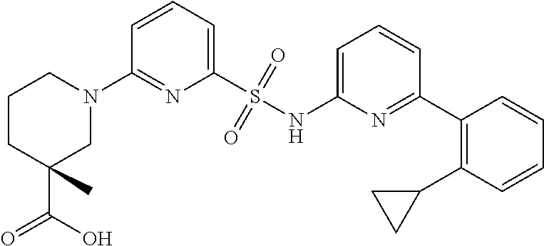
C1=CC=C(S(NC2=CC=CC(C3=C(C4CC4)C=CC=C3)=N2)(=O)=O)N=C1N1CCCC(C(O)=O)(C)C1
